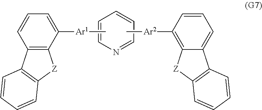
N1=CC=CC=C1.C[Ar1]C1=CC=CC2=C1[Z]C1=C2C=CC=C1.C[Ar2]C1=C2C(=CC=C1)C1=C([Z]2)C=CC=C1
